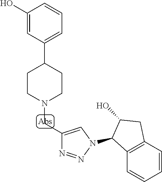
C1(O)=CC(C2CCN(CC3=CN(C4C5=C(C=CC=C5)CC4O)N=N3)CC2)=CC=C1
